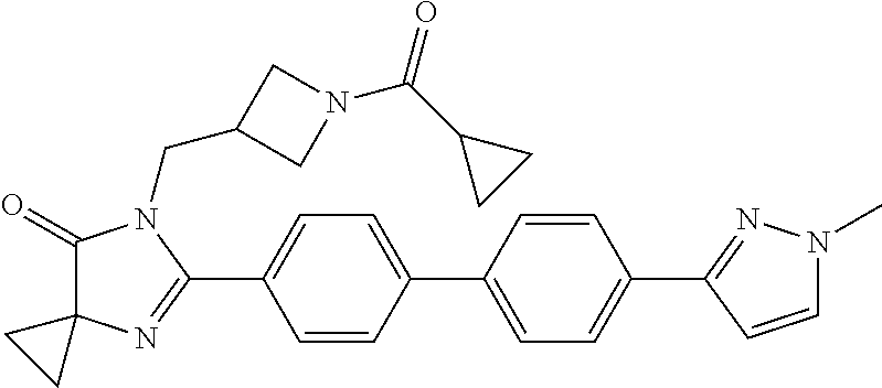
C1(=O)C2(N=C(C3=CC=C(C4=CC=C(C5=NN(C)C=C5)C=C4)C=C3)N1CC1CN(C(C3CC3)=O)C1)CC2
